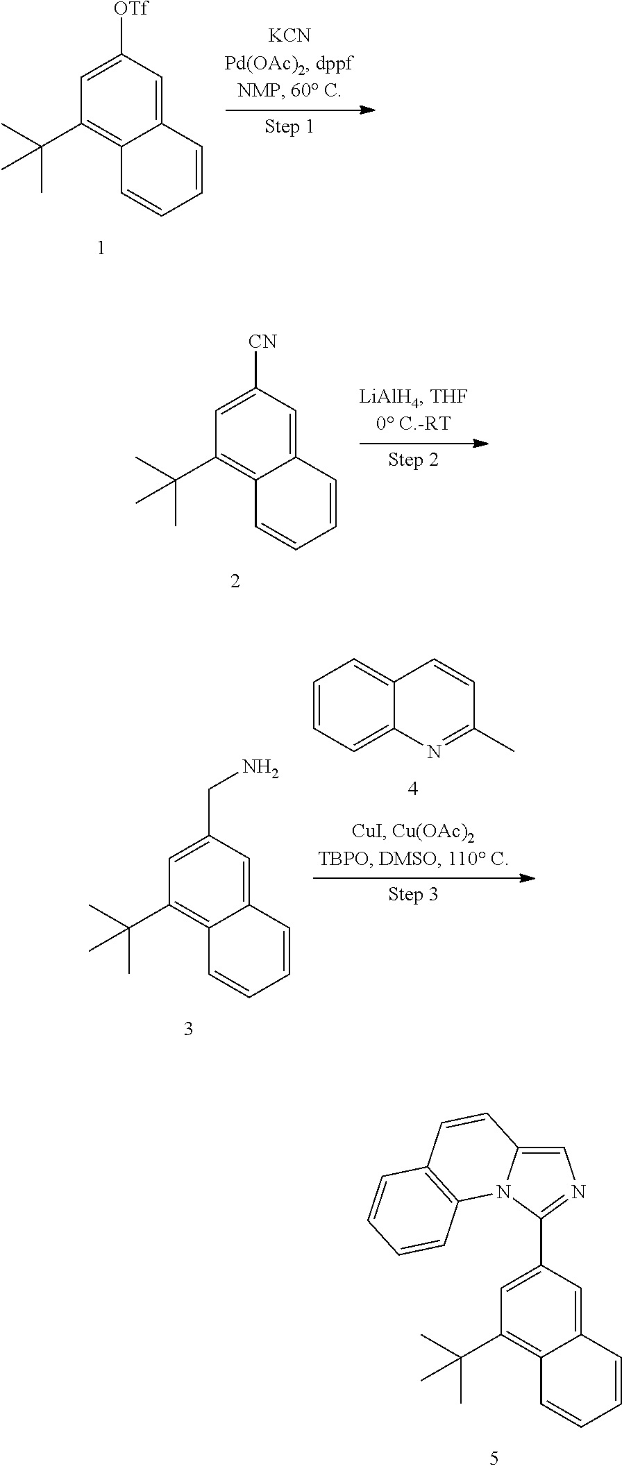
C12=CC([OTf])=CC(C(C)(C)C)=C1C=CC=C2.C12=CC([CN])=CC(C(C)(C)C)=C1C=CC=C2.C12=CC(C3=NC=C4N3C3=C(C=C4)C=CC=C3)=CC(C(C)(C)C)=C1C=CC=C2.C12=CC(CN)=CC(C(C)(C)C)=C1C=CC=C2.C1=CC=C2C(=C1)C=CC(C)=N2
